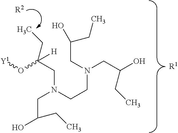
C(N(CC(O)CC)CCN(CC(CC)O)CC(O[Y1])([H])CC)C(CC)O.[R2].[R1]
